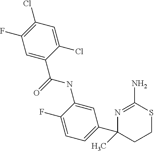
C1=C(C(=O)NC2=CC(C3(C)CCSC(N)=N3)=CC=C2F)C(Cl)=CC(Cl)=C1F
